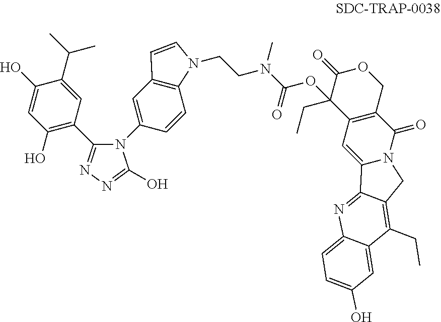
C1=C(C(C)C)C(O)=CC(O)=C1C1=NN=C(O)N1C1=CC2=C(C=C1)N(CCN(C(=O)OC1(CC)C3=C(COC1=O)C(=O)N1C(=C3)C3=NC4=CC=C(O)C=C4C(CC)=C3C1)C)C=C2
